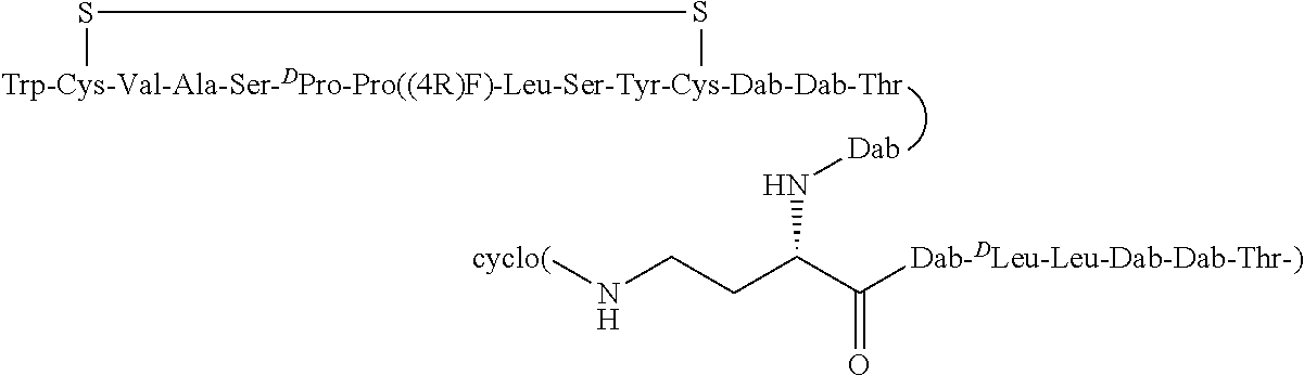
[Trp-Cys-Val-Ala-Ser-DPro-Pro((4R)F)-Leu-Ser-Tyr-Cys-Dab-Dab-Thr]1SS1.[Dab]NC(CCN[cyclo(])C([Dab-DLeu-Leu-Dab-Dab-Thr-)])=O
